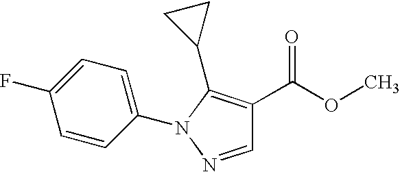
C1=CC(N2N=CC(C(OC)=O)=C2C2CC2)=CC=C1F
